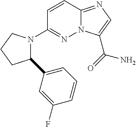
N12C(=NC=C1C(=O)N)C=CC(N1C(C3=CC=CC(F)=C3)CCC1)=N2
